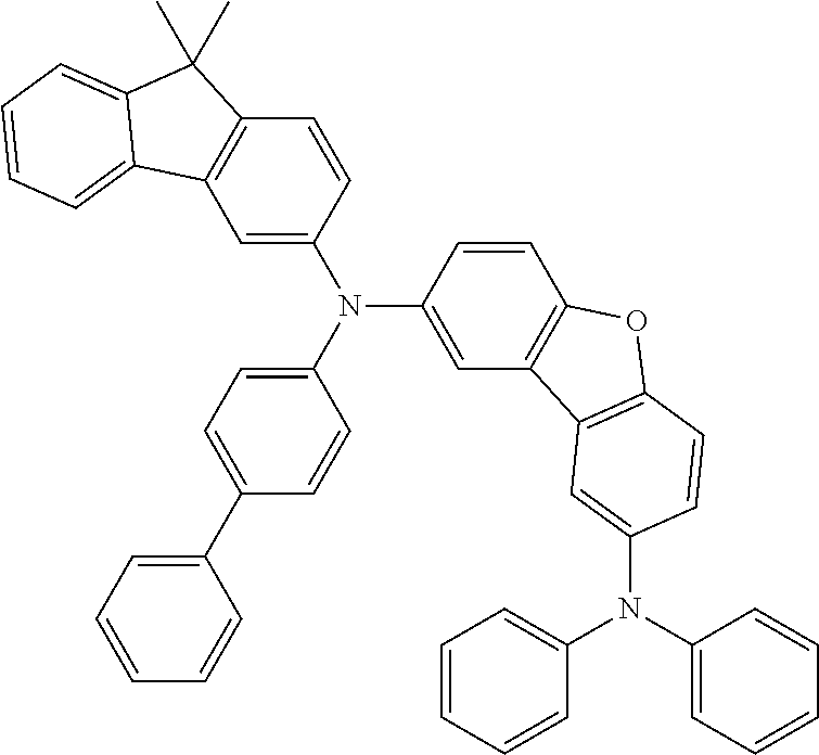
C1=C(N(C2=CC=C(C3=CC=CC=C3)C=C2)C2=CC3=C(C=C2)OC2=C3C=C(N(C3=CC=CC=C3)C3=CC=CC=C3)C=C2)C=CC2=C1C1=CC=CC=C1C2(C)C
